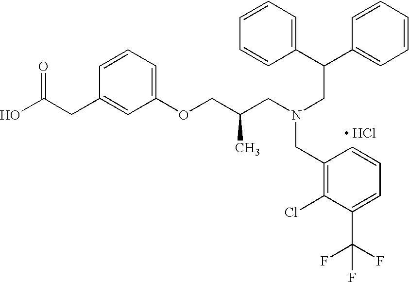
OC(CC1=CC(OCC(CN(CC(C2=CC=CC=C2)C2=CC=CC=C2)CC2=C(Cl)C(C(F)(F)F)=CC=C2)C)=CC=C1)=O.[ HCl]
